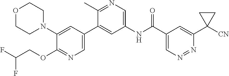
O1CCN(C2=CC(C3=CC(NC(C4=CN=NC(C5([CN])CC5)=C4)=O)=CN=C3C)=CN=C2OCC(F)F)CC1
